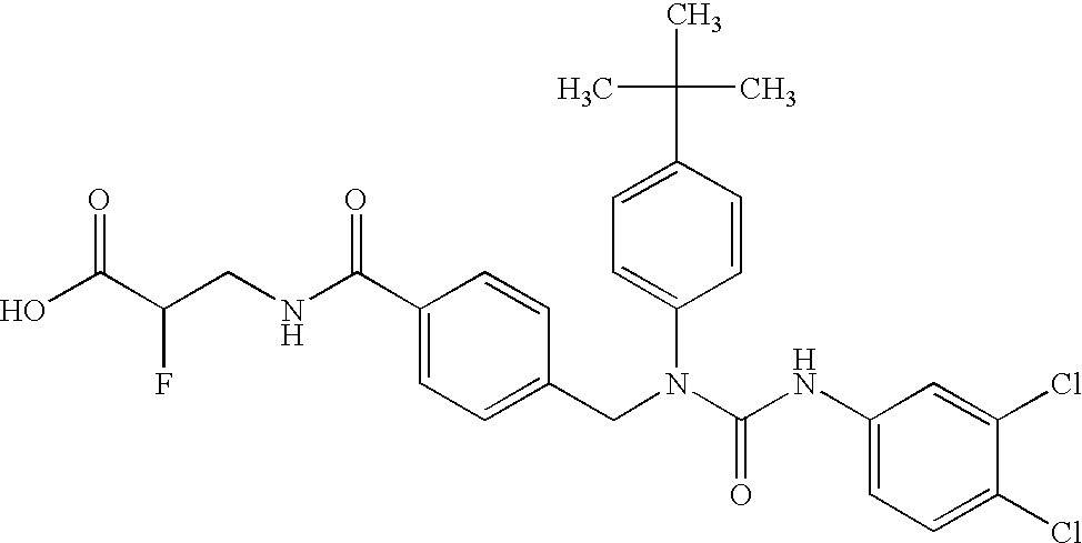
OC(C(CNC(C1=CC=C(CN(C(NC2=CC=C(Cl)C(Cl)=C2)=O)C2=CC=C(C(C)(C)C)C=C2)C=C1)=O)F)=O
